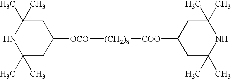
N1C(C)(C)CC([OCO][(CH2)8][COO]C2CC(C)(C)NC(C)(C)C2)CC1(C)C
